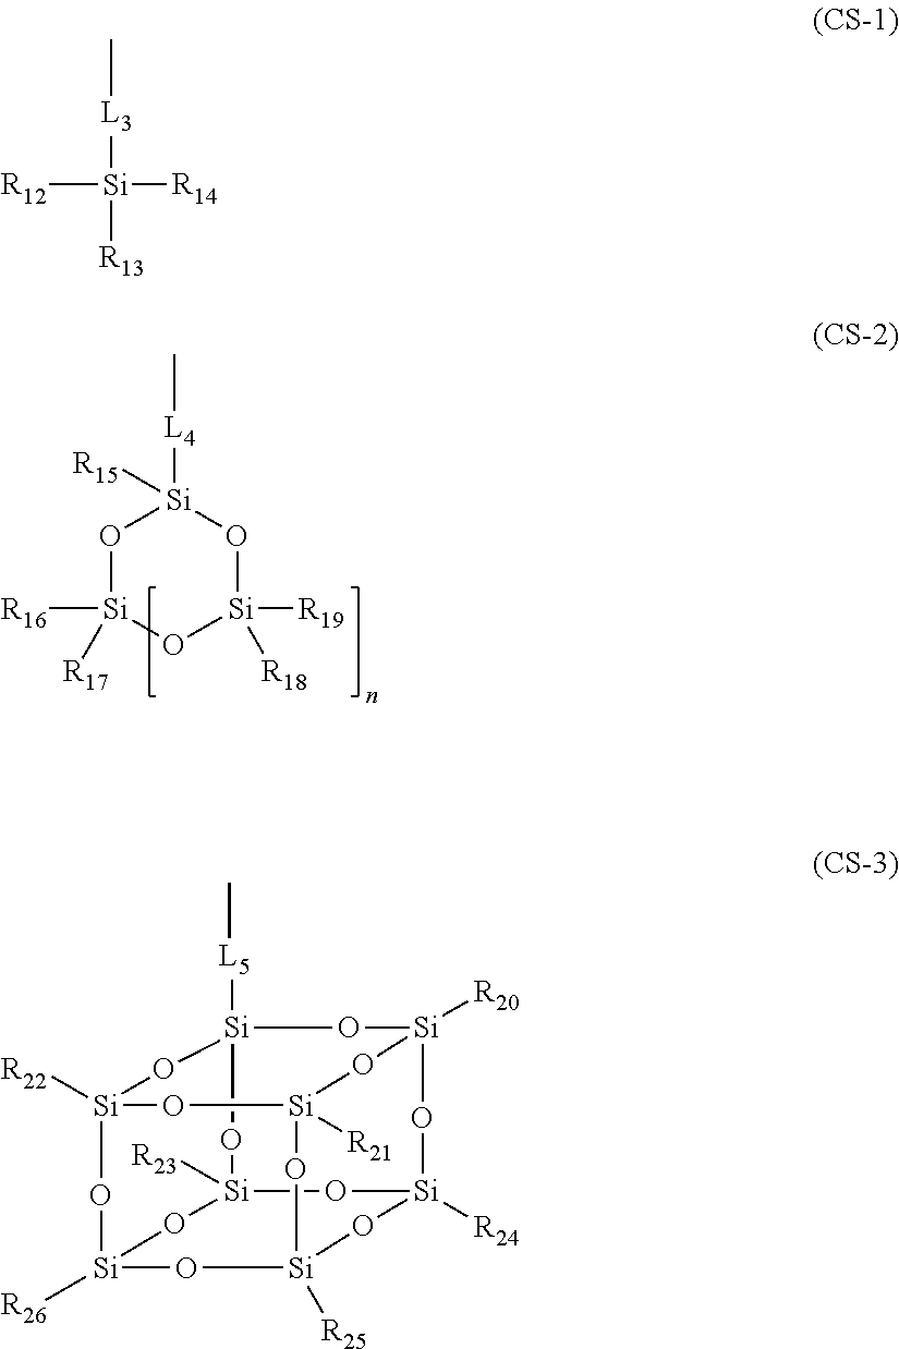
O1[Si]([R16])([R17])O[Si]([R19])([R18])O[Si]1([L4]C)[R15].C[L3][Si]([R13])([R12])[R14].[Si]12([R26])O[Si]3([R25])O[Si]4([R24])O[Si]5([R20])O[Si]([L5]C)(O[Si]([R23])(O4)O1)O[Si]([R22])(O2)O[Si]([R21])(O3)O5
